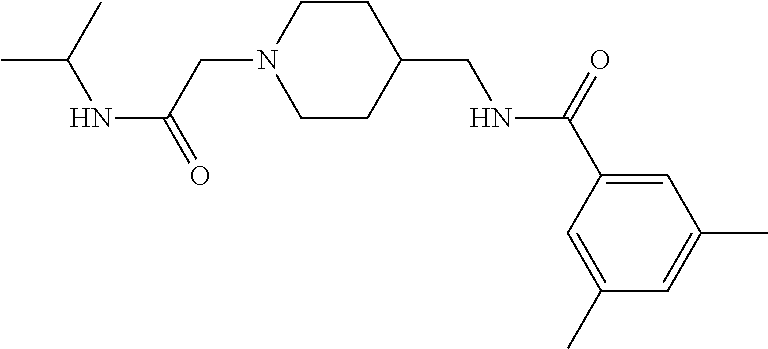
CC(C)NC(=O)CN1CCC(CNC(C2=CC(C)=CC(C)=C2)=O)CC1
